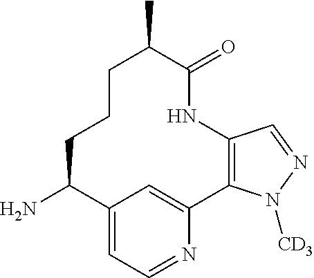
C12=C(N([CD3])N=C1)C1=CC(=CC=N1)C(N)CCCC(C)C(=O)N2
